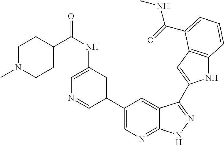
C1(C2=CN=C3C(=C2)C(C2=CC4=C(N2)C=CC=C4C(=O)NC)=NN3)=CC(NC(=O)C2CCN(C)CC2)=CN=C1
